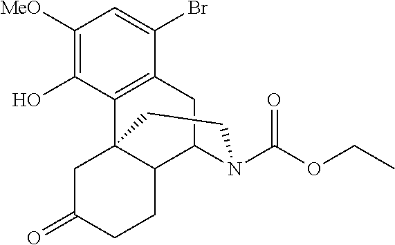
C1([MeO])=C(O)C2=C(C(Br)=C1)CC1C3C2(CC(=O)CC3)CCN1C(OCC)=O
